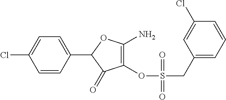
C1(OS(=O)(CC2=CC=CC(Cl)=C2)=O)=C(N)OC(C2=CC=C(Cl)C=C2)C1=O
